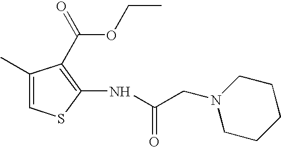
C1=C(C)C(C(OCC)=O)=C(NC(=O)CN2CCCCC2)S1
